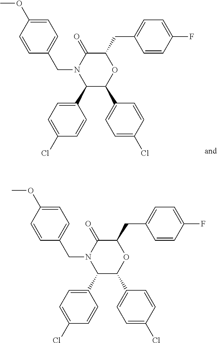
C1(C2C(C3=CC=C(Cl)C=C3)OC(CC3=CC=C(F)C=C3)C(=O)N2CC2=CC=C(OC)C=C2)=CC=C(Cl)C=C1.C1(C2C(C3=CC=C(Cl)C=C3)OC(CC3=CC=C(F)C=C3)C(=O)N2CC2=CC=C(OC)C=C2)=CC=C(Cl)C=C1
